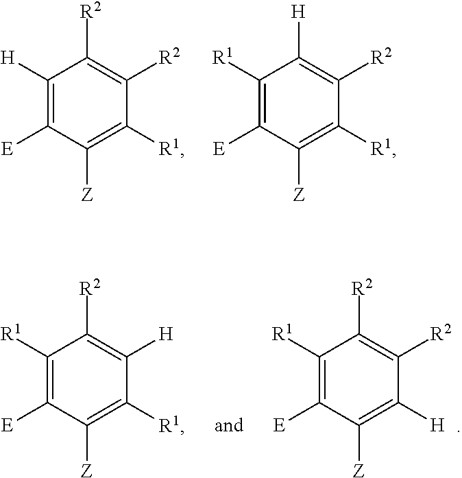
C1([H])=C([E])C([Z])=C([R1])C([R2])=C1[R2].C1([R1])=C([E])C([Z])=C([R1])C([R2])=C1[H].C1([R1])=C([E])C([Z])=C([H])C([R2])=C1[R2].C1([R1])=C([E])C([Z])=C([R1])C([H])=C1[R2]
